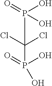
O=P(O)(C(Cl)(Cl)P(O)(=O)O)O
